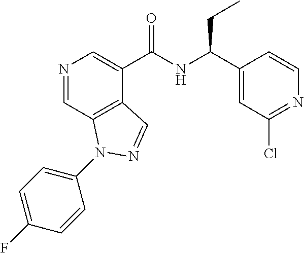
N1=CC2=C(C(C(NC(C3=CC(Cl)=NC=C3)CC)=O)=C1)C=NN2C1=CC=C(F)C=C1
